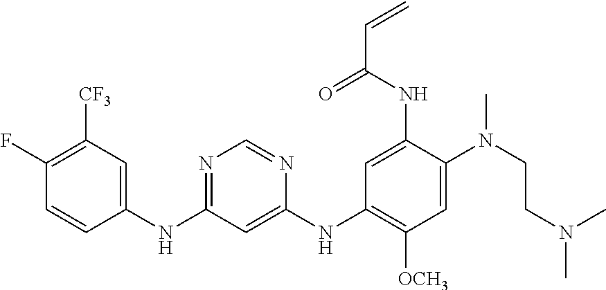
C1(NC2=CC([CF3])=C(F)C=C2)=NC=NC(NC2=C([OCH3])C=C(N(CCN(C)C)C)C(NC(C=C)=O)=C2)=C1
